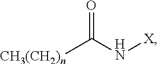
O=C(N[X])[CH3(CH2)n]
